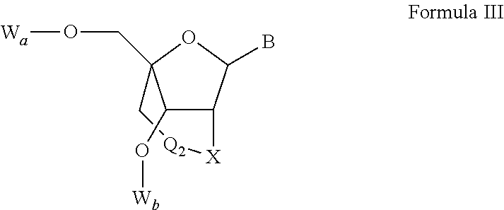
C12C(B)OC(CO[Wa])(C[Q2][X]1)C2O[Wb]
